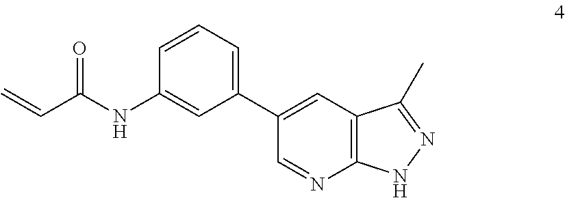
C1(NC(C=C)=O)=CC(C2=CC3=C(N=C2)NN=C3C)=CC=C1
